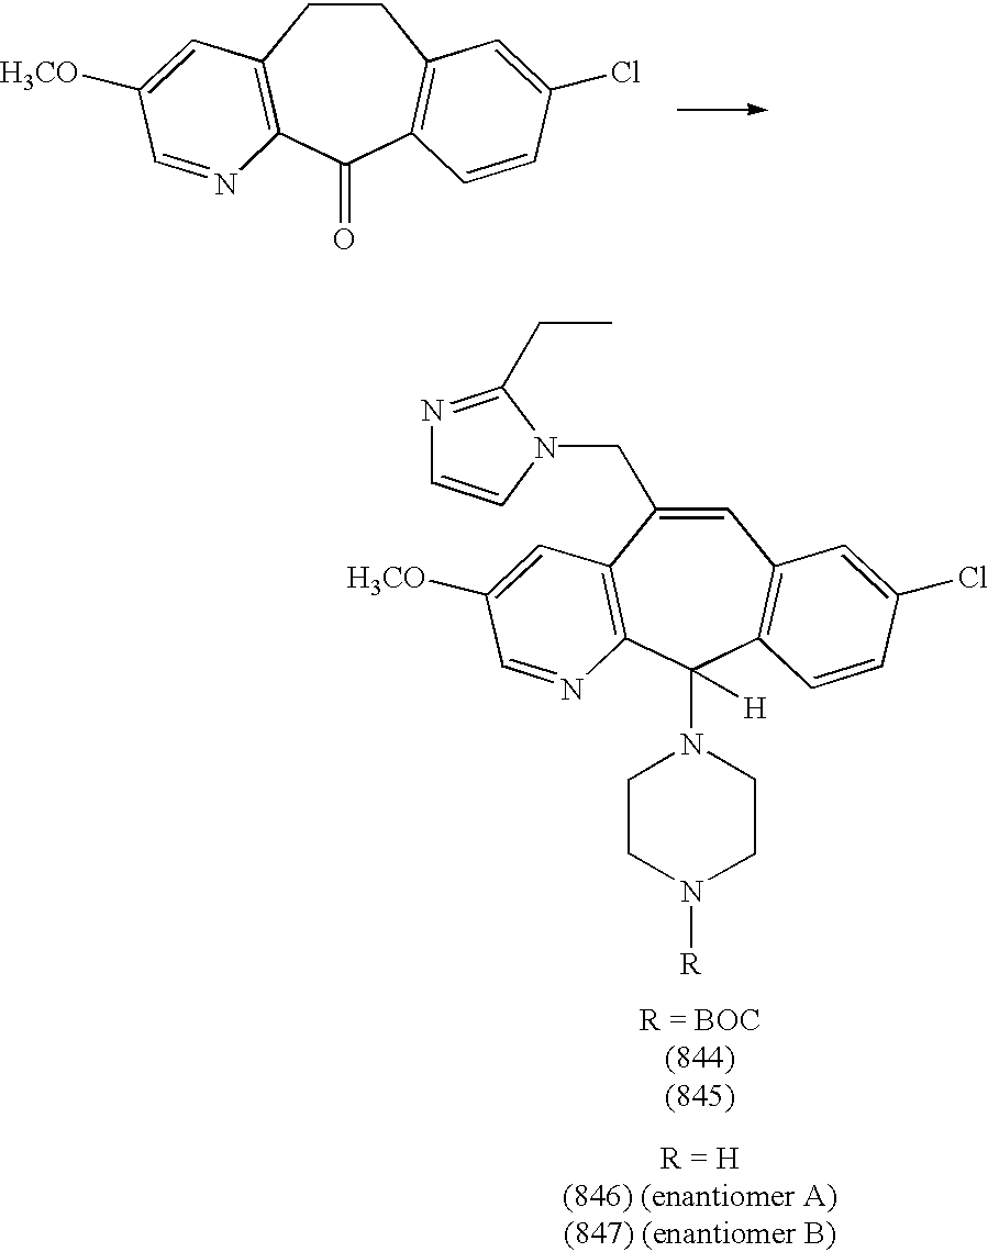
C1CC2=C(C(=O)C3=C1C=C(Cl)C=C3)N=CC([H3CO])=C2.C1=C(CN2C=CN=C2CC)C2=C(C(N3CCN([R])CC3)([H])C3=C1C=C(Cl)C=C3)N=CC([H3CO])=C2
